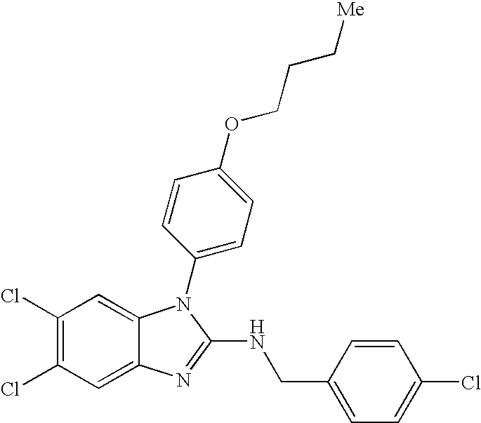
C1(Cl)=C(Cl)C=C2C(=C1)N(C1=CC=C(OCCC[Me])C=C1)C(NCC1=CC=C(Cl)C=C1)=N2
